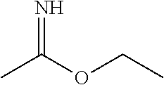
CC(OCC)=N
